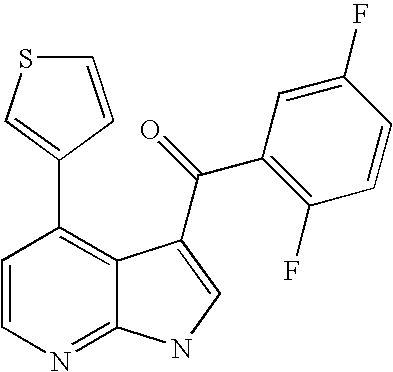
C1=CN=C2C(=C1C1=CSC=C1)C(C(C1=C(F)C=CC(F)=C1)=O)=CN2
